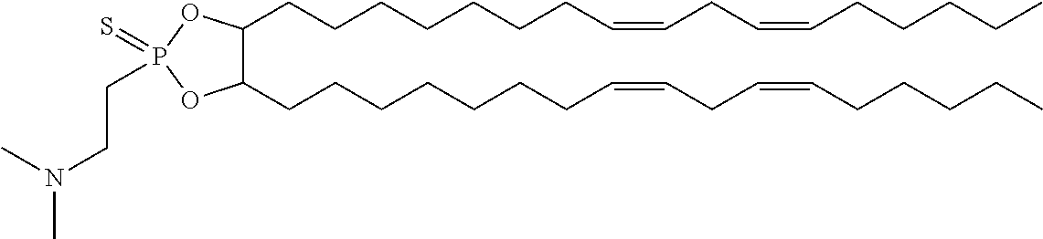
C1(CCCCCCCC=CCC=CCCCCC)C(CCCCCCCC=CCC=CCCCCC)OP(CCN(C)C)(=S)O1
